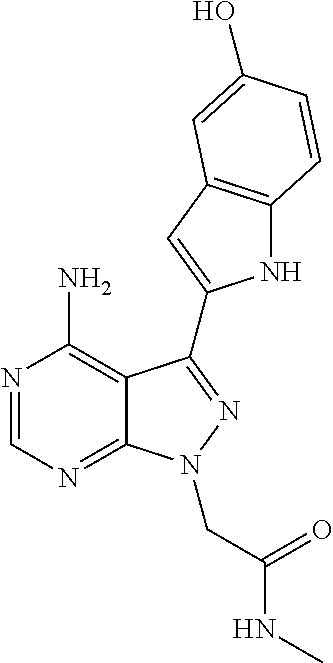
N1=CN=C2C(=C1N)C(C1=CC3=C(N1)C=CC(O)=C3)=NN2CC(NC)=O
